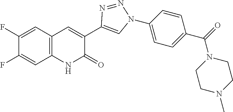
C12=C(C=C(F)C(F)=C1)C=C(C1=CN(C3=CC=C(C(=O)N4CCN(C)CC4)C=C3)N=N1)C(=O)N2
